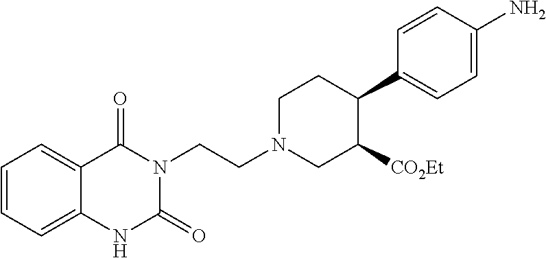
C1=CC=C2C(=C1)C(=O)N(CCN1CC([CO2Et])C(C3=CC=C(N)C=C3)CC1)C(=O)N2
